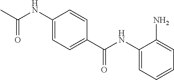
C1(NC(C2=CC=C(NC(C)=O)C=C2)=O)=CC=CC=C1N
